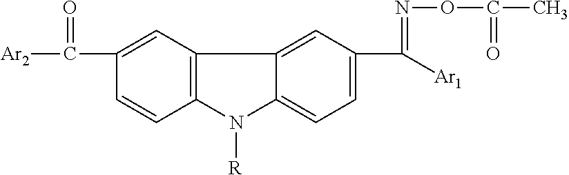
[Ar2]C(C1=CC2=C(C=C1)N([R])C1=CC=C(C(=NOC(C)=O)[Ar1])C=C21)=O
